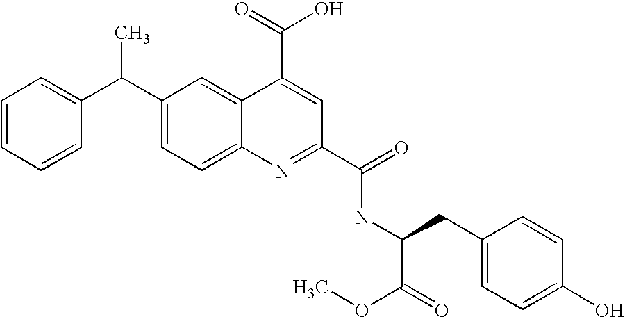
C(C1=CC=C2C(=C1)C(C(O)=O)=CC(C(NC(CC1=CC=C(O)C=C1)C(OC)=O)=O)=N2)(C1=CC=CC=C1)C
